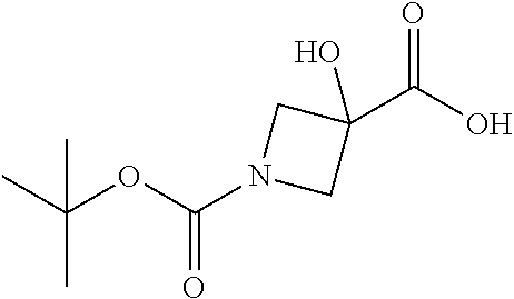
C1(C(O)=O)(O)CN(C(OC(C)(C)C)=O)C1
